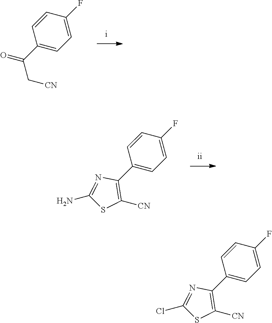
C1(C2=C([CN])SC(Cl)=N2)=CC=C(F)C=C1.C1(C2=C([CN])SC(N)=N2)=CC=C(F)C=C1.C1(C(=O)C[CN])=CC=C(F)C=C1
